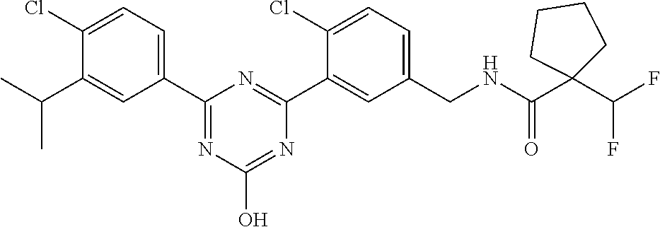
C1(C2=NC(O)=NC(C3=CC(CNC(C4(C(F)F)CCCC4)=O)=CC=C3Cl)=N2)=CC=C(Cl)C(C(C)C)=C1
